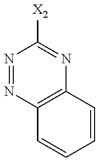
N1=NC2=C(N=C1[X2])C=CC=C2
